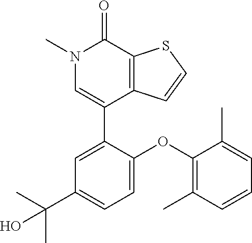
S1C=CC2=C1C(=O)N(C)C=C2C1=CC(C(C)(C)O)=CC=C1OC1=C(C)C=CC=C1C
